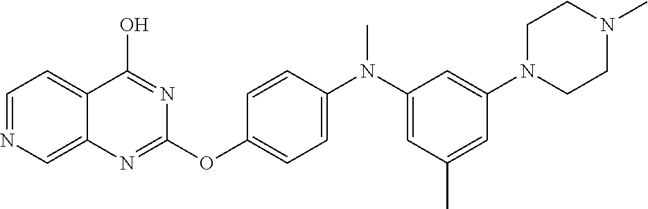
C1=NC=C2C(=C1)C(O)=NC(OC1=CC=C(N(C3=CC(C)=CC(N4CCN(C)CC4)=C3)C)C=C1)=N2
